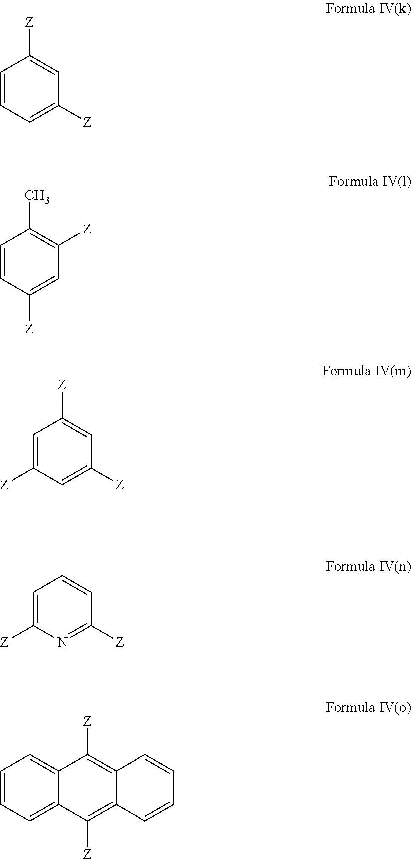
C1=CC=C([Z])C=C1[Z].C1=CC([Z])=CC([Z])=C1C.C1=C([Z])C=C([Z])C=C1[Z].C1=C([Z])N=C([Z])C=C1.C12=CC=CC=C1C([Z])=C1C(=C2[Z])C=CC=C1
